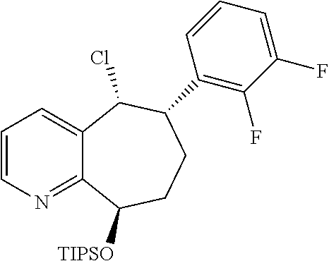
C1=CN=C2C(=C1)C(Cl)C(C1=C(F)C(F)=CC=C1)CCC2[TIPSO]
